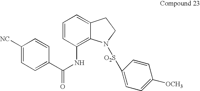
C1=CC(NC(=O)C2=CC=C([NC])C=C2)=C2C(=C1)CCN2[O2S]C1=CC=C([OCH3])C=C1
